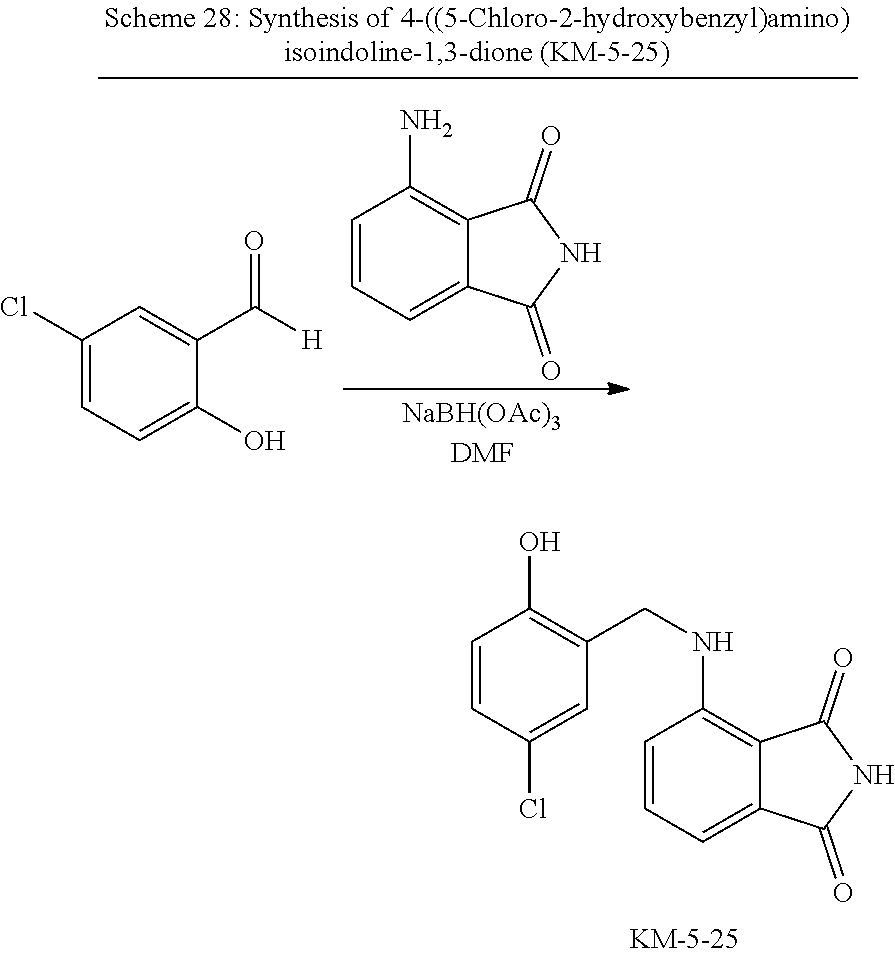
C1=CC(Cl)=CC(CNC2=C3C(=CC=C2)C(=O)NC3=O)=C1O.C1=CC=C2C(=C1N)C(=O)NC2=O.C1(Cl)=CC=C(O)C(C([H])=O)=C1
